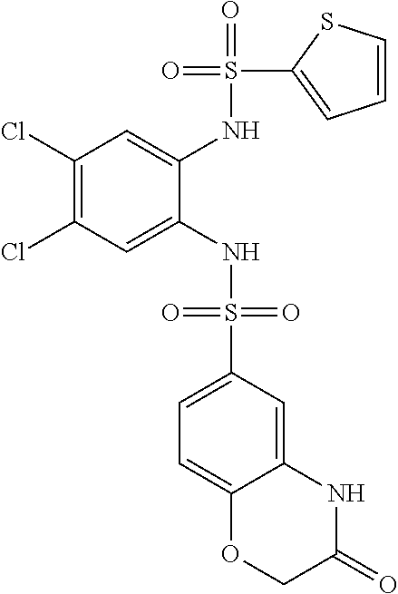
C1(Cl)=C(Cl)C=C(NS(=O)(=O)C2=CC=C3C(=C2)NC(=O)CO3)C(NS(=O)(C2=CC=CS2)=O)=C1
